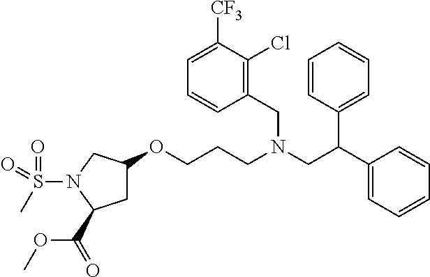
C1C(OCCCN(CC(C2=CC=CC=C2)C2=CC=CC=C2)CC2=C(Cl)C([CF3])=CC=C2)CN(S(C)(=O)=O)C1C(=O)OC
